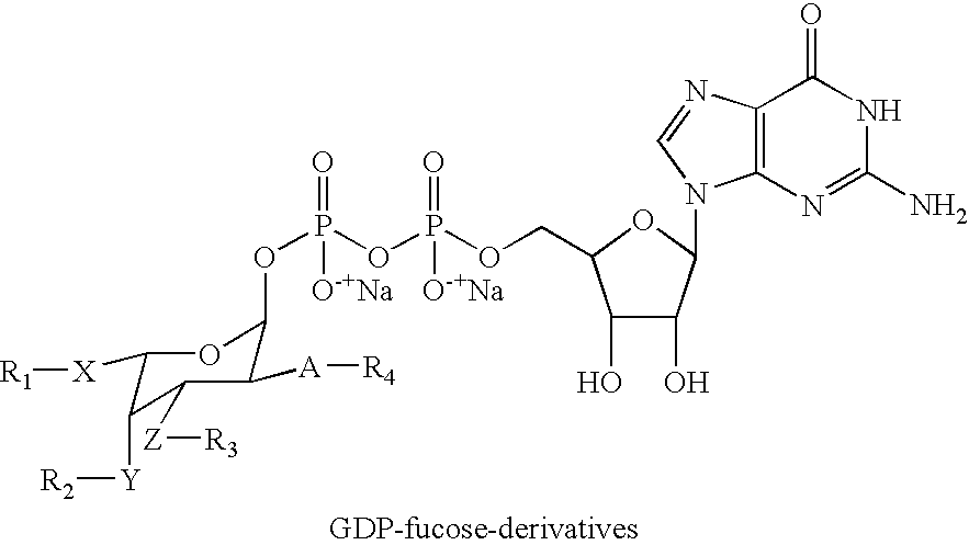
O(P(OP(OCC1C(O)C(O)C(N2C3=C(N=C2)C(=O)NC(N)=N3)O1)(=O)[O-+Na])(=O)[O-+Na])C1C([A][R4])C([Z][R3])C([Y][R2])C([X][R1])O1
